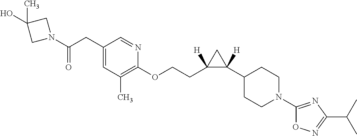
C1(CC(N2CC(O)(C)C2)=O)=CC(C)=C(OCCC2([H])C([H])(C3CCN(C4=NC(C(C)C)=NO4)CC3)C2)N=C1
